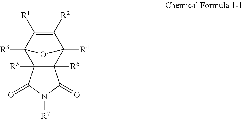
C12([R4])C([R2])=C([R1])C([R3])(C3([R5])C1([R6])C(=O)N([R7])C3=O)O2
